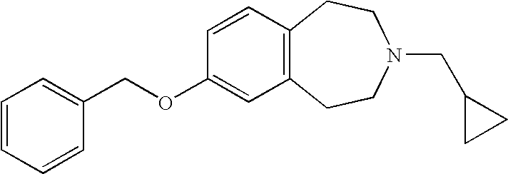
C(OC1=CC2=C(C=C1)CCN(CC1CC1)CC2)C1=CC=CC=C1
